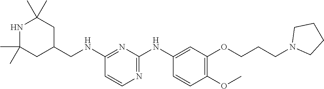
C1(NCC2CC(C)(C)NC(C)(C)C2)=NC(NC2=CC(OCCCN3CCCC3)=C(OC)C=C2)=NC=C1
